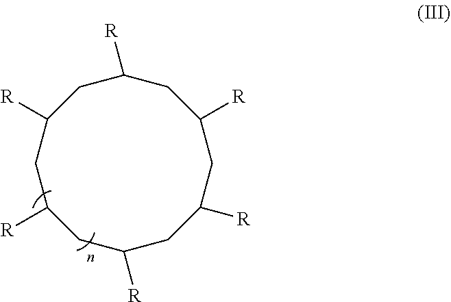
C1C([R])CC([R])CC([R])CC([R])CC([R])CC1[R]
